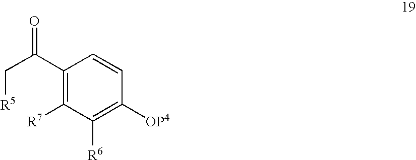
C(C(C1=C([R7])C([R6])=C([OP4])C=C1)=O)[R5]
